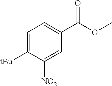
C1=C([tBu])C([NO2])=CC(C(=O)OC)=C1
